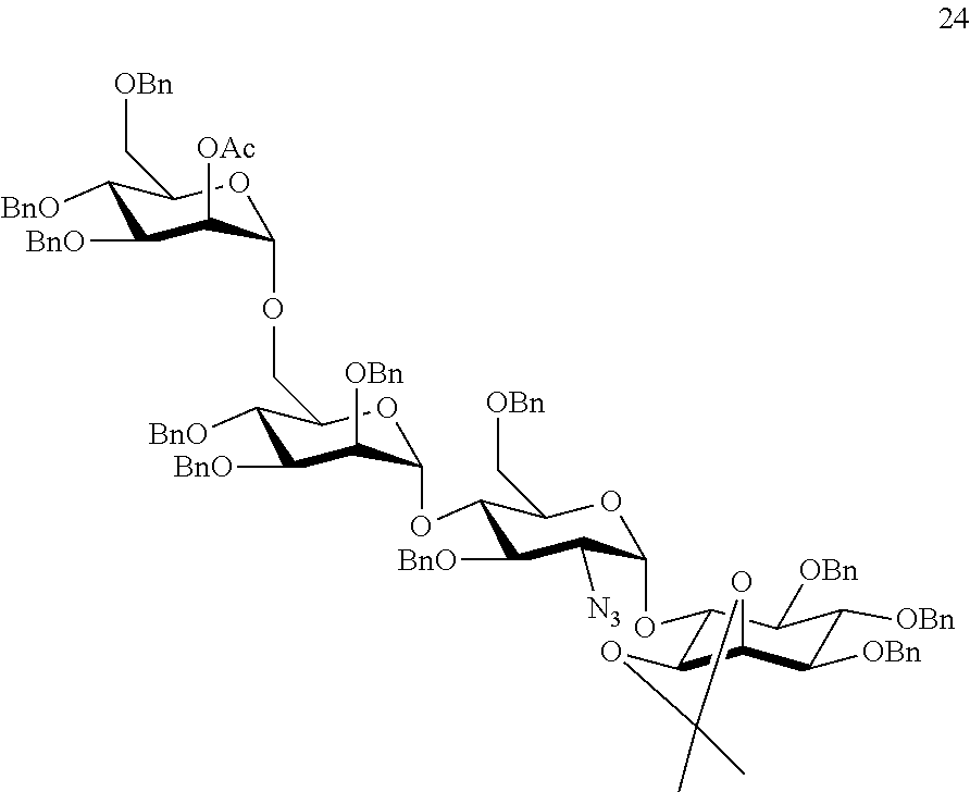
C1([BnO])C([BnO])C([OAc])C(OCC2C([BnO])C([BnO])C([OBn])C(OC3C([BnO])C([N3])C(OC4C5C(C([OBn])C([OBn])C4[OBn])OC(C)(C)O5)OC3C[OBn])O2)OC1C[OBn]
